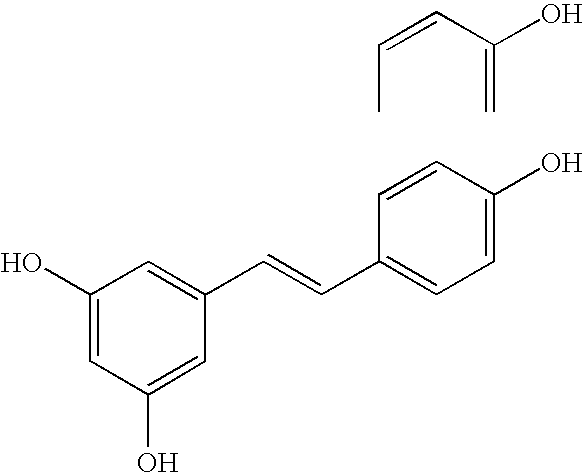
C1(O)=CC(O)=CC(C=CC2=CC=C(O)C=C2)=C1.C(C)=CC(=C)O
